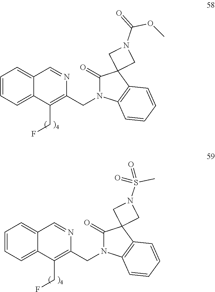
C1=CC=C2C(=C1)C=NC(CN1C(=O)C3(C4=C1C=CC=C4)CN(C(=O)OC)C3)=C2CF.C1=CC=C2C(=C1)C=NC(CN1C(=O)C3(C4=C1C=CC=C4)CN(S(=O)(C)=O)C3)=C2CF
